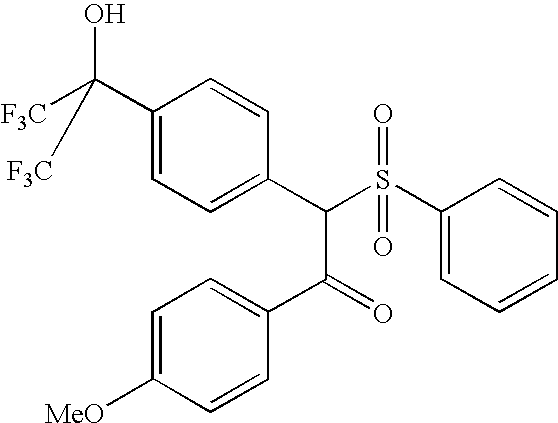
C1(C(O)([F3C])[F3C])=CC=C(C(S(C2=CC=CC=C2)(=O)=O)C(C2=CC=C([MeO])C=C2)=O)C=C1
